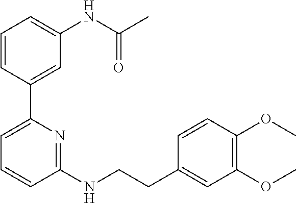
C1=CC(C2=CC=CC(NCCC3=CC(OC)=C(OC)C=C3)=N2)=CC(NC(C)=O)=C1
